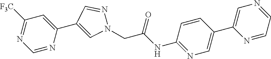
C1=NC(C2=CN(CC(NC3=NC=C(C4=CN=CC=N4)C=C3)=O)N=C2)=CC([F3C])=N1
